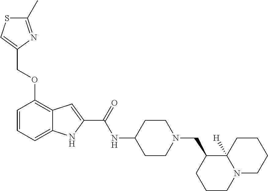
C1(C)=NC(COC2=C3C(=CC=C2)NC(C(=O)NC2CCN(CC4CCCN5C4([H])CCCC5)CC2)=C3)=CS1
